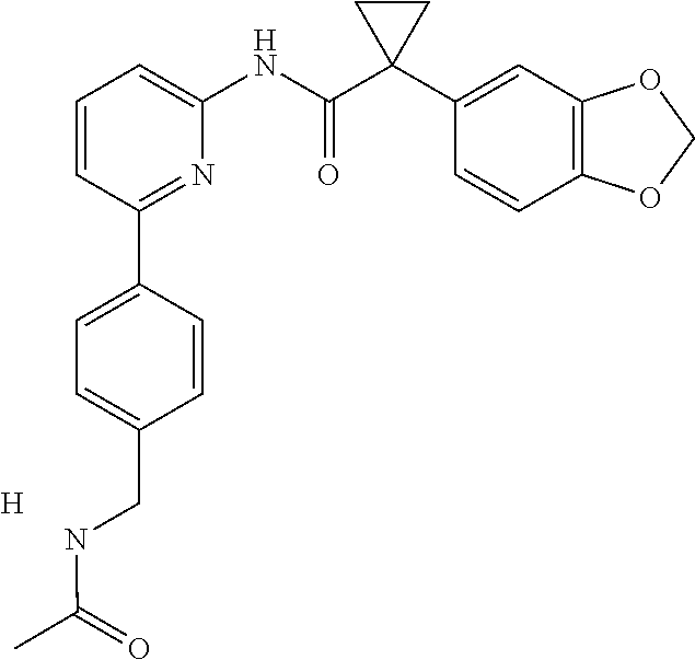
C1=CC(C2=CC=C(CNC(=O)C)C=C2)=NC(NC(C2(C3=CC4=C(C=C3)OCO4)CC2)=O)=C1.[H]
